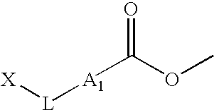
[X][L][A1]C(=O)OC
